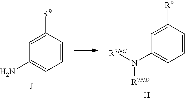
[R7NC]N(C1=CC=CC([R9])=C1)[R7ND].[H].NC1=CC=CC([R9])=C1.[J]
